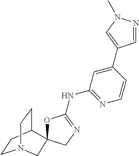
C1CC2CCN1CC21OC(NC2=NC=CC(C3=CN(C)N=C3)=C2)=NC1
